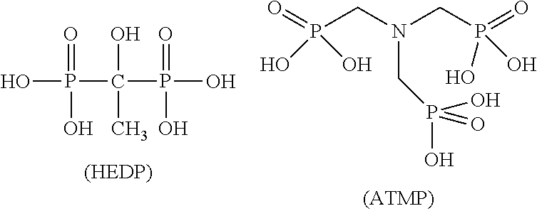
OP(C(P(O)(=O)O)(O)C)(=O)O.O=P(CN(CP(O)(=O)O)CP(=O)(O)O)(O)O
